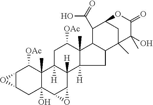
C12C(CC3(O)C(C)(C1[OAc])C1([H])C([H])(C4C3O4)C3([H])C(C)(C([OAc])C1)C1C(C3)C3(C)CC(C1C(=O)O)OC(=O)C3(O)C)O2
